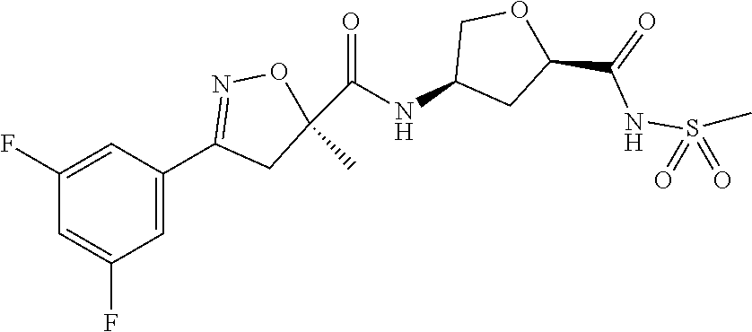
C1(F)=CC(C2=NOC(C(NC3CC(C(NS(C)(=O)=O)=O)OC3)=O)(C)C2)=CC(F)=C1
